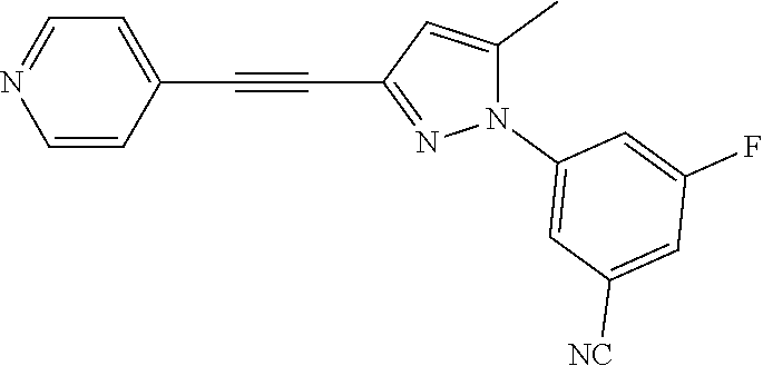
C1=CC(C#CC2=NN(C3=CC([NC])=CC(F)=C3)C(C)=C2)=CC=N1
